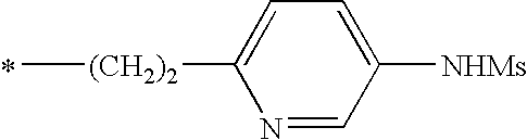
C[(CH2)2]C1=CC=C([NHMs])C=N1
